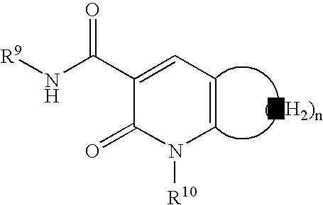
[R9]NC(C1=CC=CN([R10])C1=O)=O
